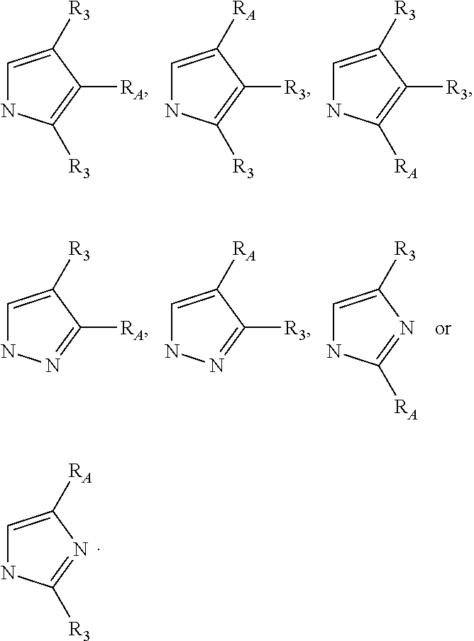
C1=C([R3])C([RA])=C([R3])N1.C1=C([RA])C([R3])=C([R3])N1.C1=C([R3])C([R3])=C([RA])N1.C1=C([R3])C([RA])=NN1.C1=C([RA])C([R3])=NN1.C1=C([R3])N=C([RA])N1.C1=C([RA])N=C([R3])N1
